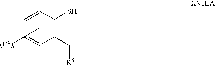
C1(C[R5])=C(S)C=CC(C)([(Rx)q])=C1
